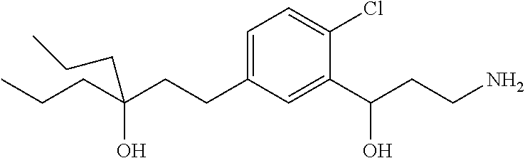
C1=C(CCC(CCC)(O)CCC)C=C(C(CCN)O)C(Cl)=C1
